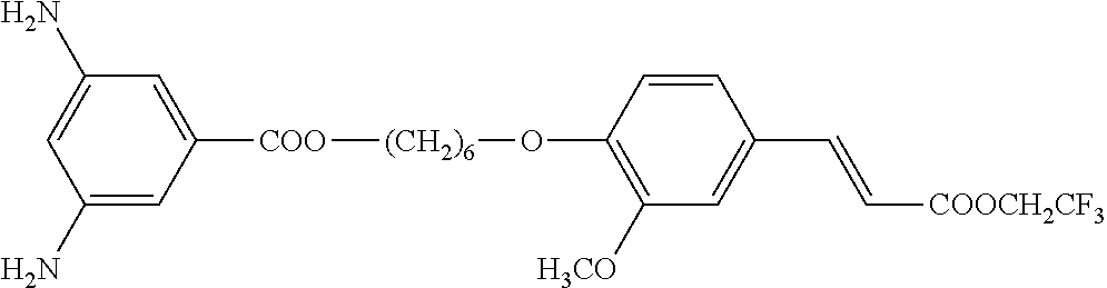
C1(N)=CC([COO][(CH2)6]OC2=C([H3CO])C=C(C=C[COOCH2CF3])C=C2)=CC(N)=C1
